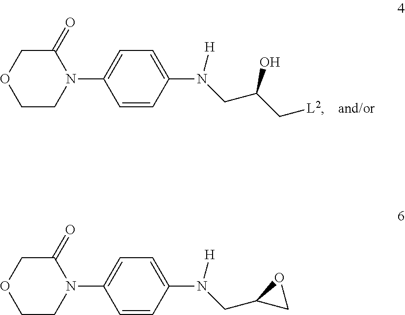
C1CN(C2=CC=C(N(CC(C[L2])O)[H])C=C2)C(=O)CO1.C1CN(C2=CC=C(N(CC3CO3)[H])C=C2)C(=O)CO1
